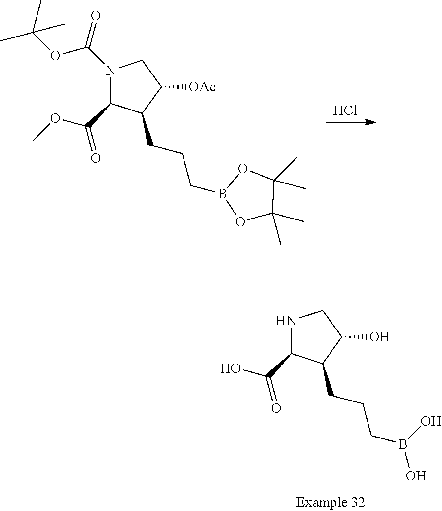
Cl.N1(C(=O)OC(C)(C)C)C(C(=O)OC)C(CCCB2OC(C)(C)C(C)(C)O2)C([OAc])C1.N1C(C(=O)O)C(CCCB(O)O)C(O)C1
